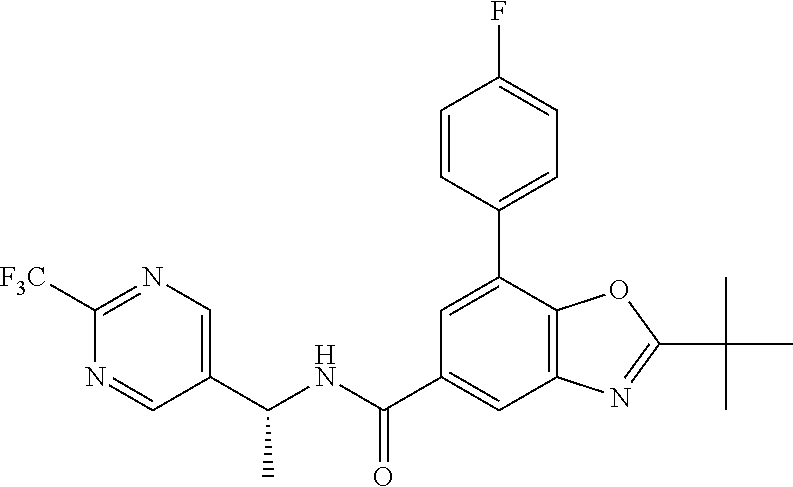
C1(C(NC(C2=CN=C([F3C])N=C2)C)=O)=CC2=C(C(C3=CC=C(F)C=C3)=C1)OC(C(C)(C)C)=N2
